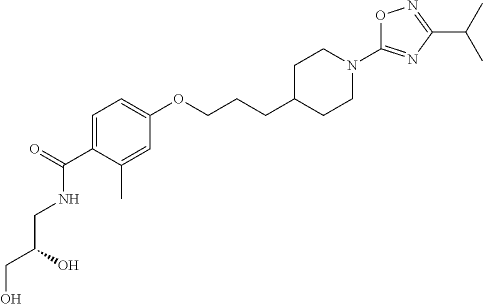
C1=C(C(=O)NCC(CO)O)C(C)=CC(OCCCC2CCN(C3=NC(C(C)C)=NO3)CC2)=C1
